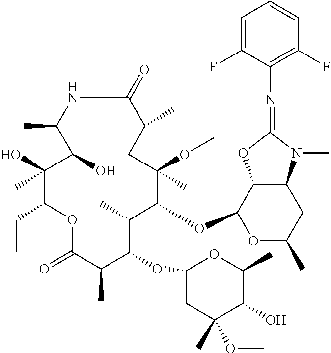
N1C(=O)C(C)CC(C)(OC)C(OC2OC(C)CC3C2OC(=NC2=C(F)C=CC=C2F)N3C)C(C)C(OC2CC(C)(OC)C(O)C(C)O2)C(C)C(=O)OC(CC)C(O)(C)C(O)C1C
